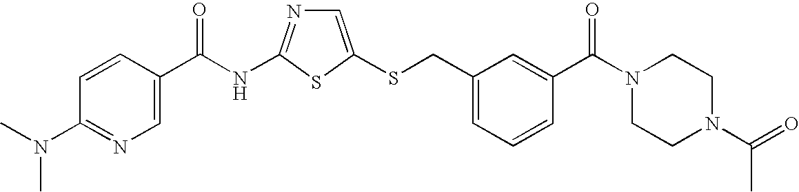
C1=C(SCC2=CC=CC(C(N3CCN(C(=O)C)CC3)=O)=C2)SC(NC(=O)C2=CN=C(N(C)C)C=C2)=N1
